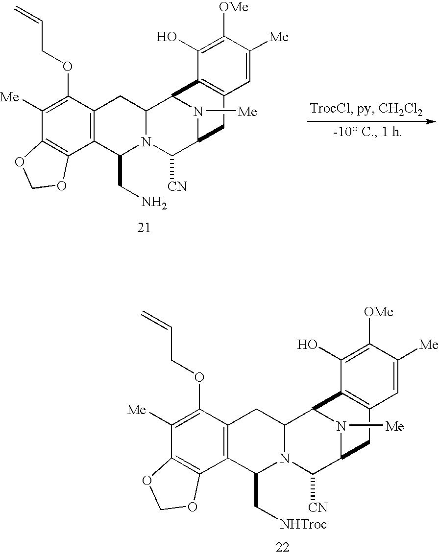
C1([Me])=C(OCC=C)C2=C(C3=C1OCO3)C(C[NHTroc])N1C(C2)C2N([Me])C(C1[CN])CC1=C2C(O)=C([OMe])C([Me])=C1.C1([Me])=C(OCC=C)C2=C(C3=C1OCO3)C(CN)N1C(C2)C2N([Me])C(C1[CN])CC1=C2C(O)=C([OMe])C([Me])=C1
